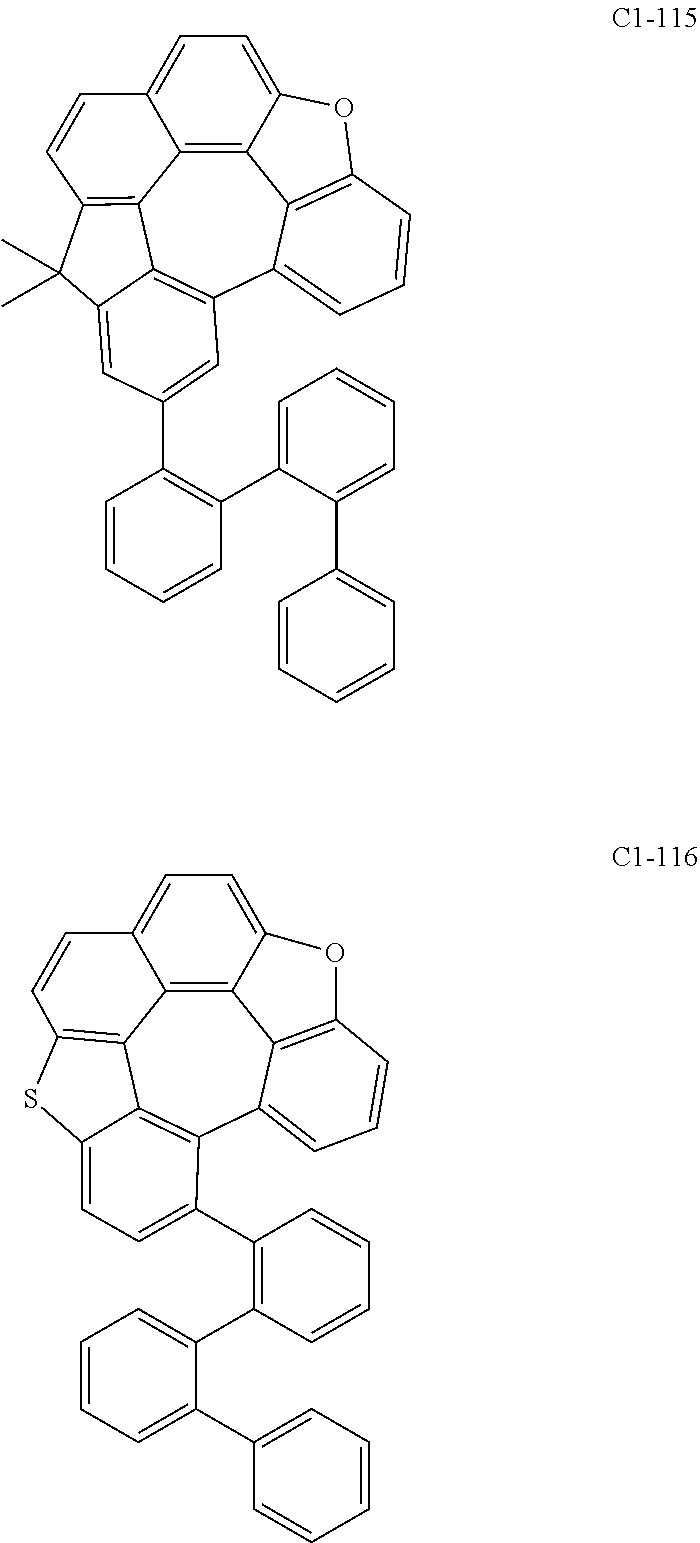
C12=C3C4=C5C=CC3=CC=C1OC1=C2C(=CC=C1)C1=C4C(=CC(C2=C(C3=CC=CC=C3C3=CC=CC=C3)C=CC=C2)=C1)C5(C)C.C12=C3C4=C5C=CC3=CC=C1OC1=C2C(=CC=C1)C1=C4C(=CC=C1C1=C(C2=CC=CC=C2C2=CC=CC=C2)C=CC=C1)S5
